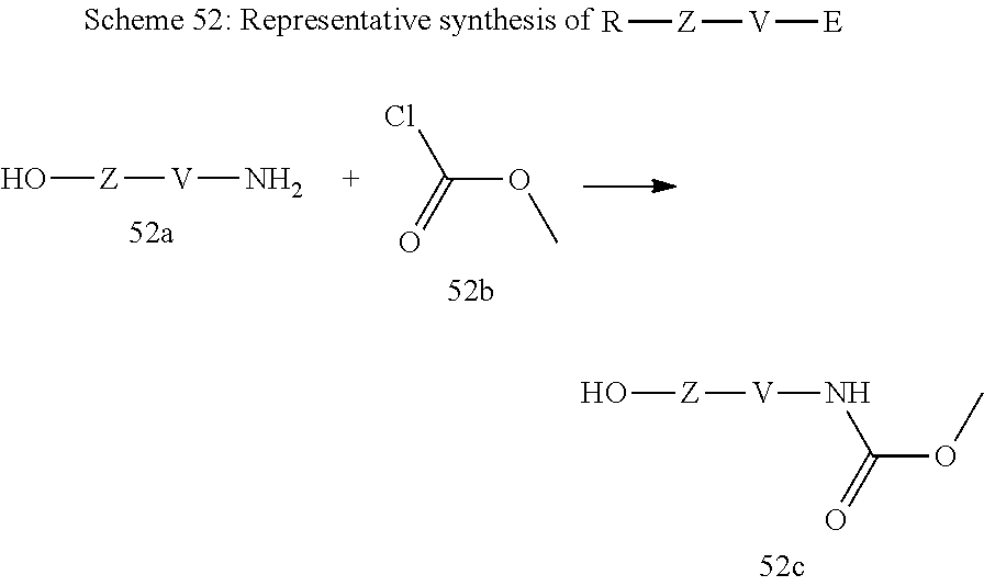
[R][Z][V][E].O[Z][V]N.C(OC)(=O)Cl.O[Z][V]NC(OC)=O
